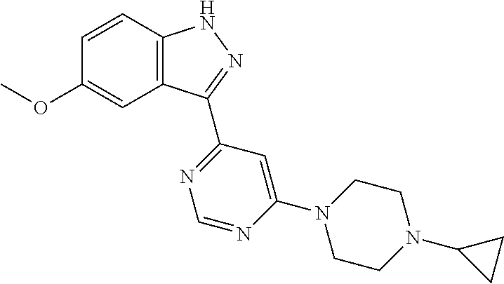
O(C1=CC2=C(C=C1)NN=C2C1=NC=NC(N2CCN(C3CC3)CC2)=C1)C
